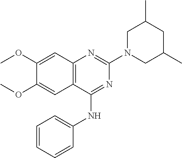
C12=C(C(NC3=CC=CC=C3)=NC(N3CC(C)CC(C)C3)=N1)C=C(OC)C(OC)=C2
